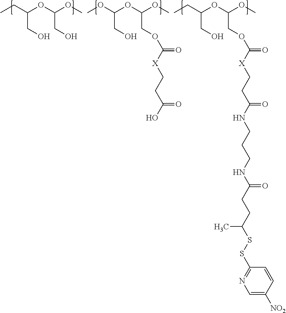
CCC(OC(OC)CO)CO.COC(OC(OC)COC(=O)[X]CCC(O)=O)CO.CCC(OC(OC)COC(=O)[X]CCC(NCCCNC(CCC(SSC1=NC=C([NO2])C=C1)C)=O)=O)CO
